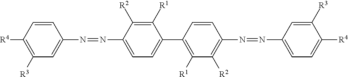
C1([R3])=C([R4])C=CC(N=NC2=CC=C(C3=C([R1])C([R2])=C(N=NC4=CC=C([R4])C([R3])=C4)C=C3)C([R1])=C2[R2])=C1
